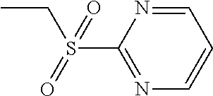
C1(S(CC)(=O)=O)=NC=CC=N1
